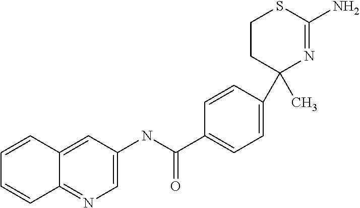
C1CC(C2=CC=C(C(NC3=CN=C4C(=C3)C=CC=C4)=O)C=C2)(C)N=C(N)S1
